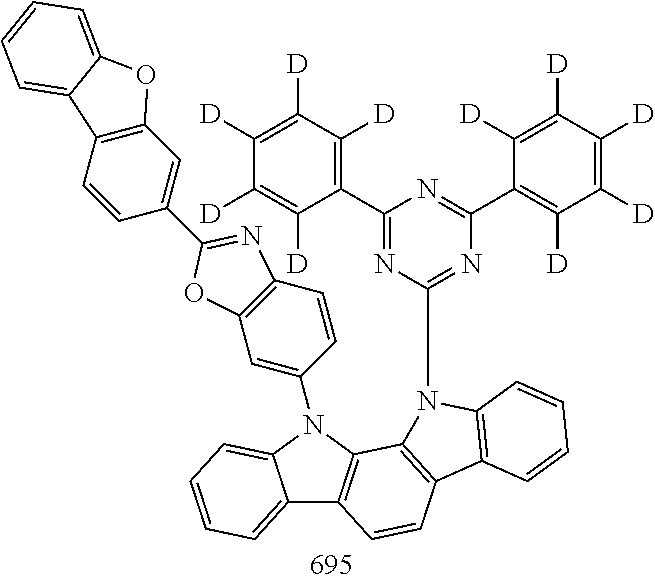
C12=CC=CC=C1N(C1=CC3=C(C=C1)N=C(C1=CC4=C(C=C1)C1=CC=CC=C1O4)O3)C1=C2C=CC2=C1N(C1=NC(C3=C([D])C([D])=C([D])C([D])=C3[D])=NC(C3=C([D])C([D])=C([D])C([D])=C3[D])=N1)C1=C2C=CC=C1
